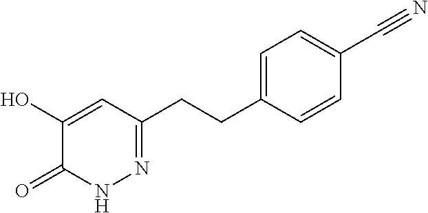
C1=CC(CCC2=NNC(=O)C(O)=C2)=CC=C1C#N
